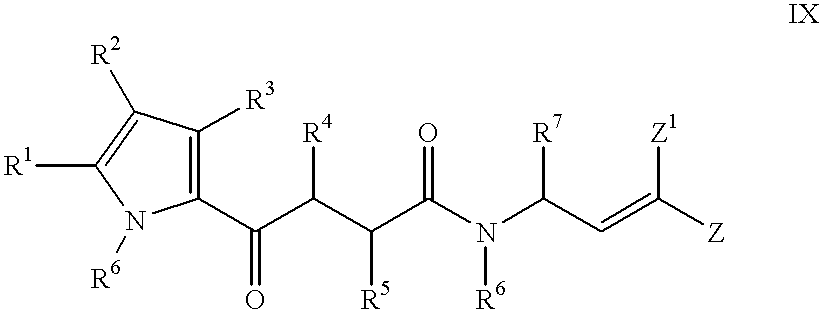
C1(C(C([R4])C(C(N(C(C=C([Z])[Z1])[R7])[R6])=O)[R5])=O)=C([R3])C([R2])=C([R1])N1[R6]
